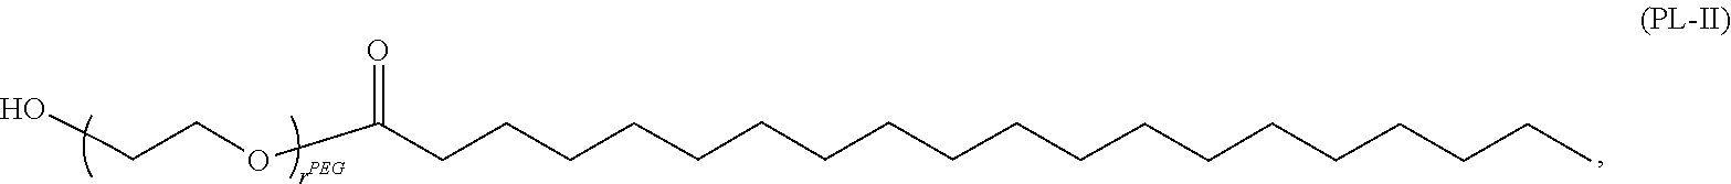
OCCCOC(=O)CCCCCCCCCCCCCCCCCCC
